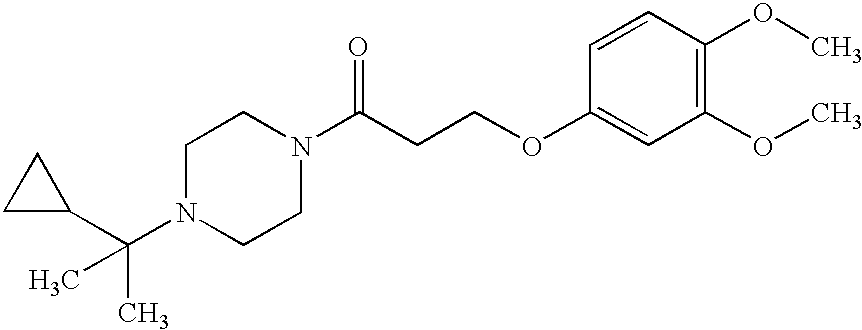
C1N(C(C2CC2)(C)C)CCN(C(CCOC2=CC(OC)=C(OC)C=C2)=O)C1
